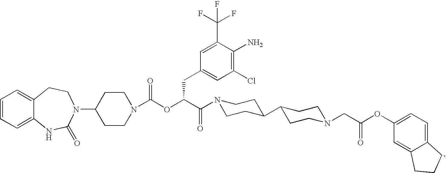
C1=CC=C2C(=C1)CCN(C1CCN(C(OC(C(=O)N3CCC(C4CCN(CC(OC5=CC=C6C(=C5)CCC6)=O)CC4)CC3)CC3=CC(Cl)=C(N)C(C(F)(F)F)=C3)=O)CC1)C(=O)N2
